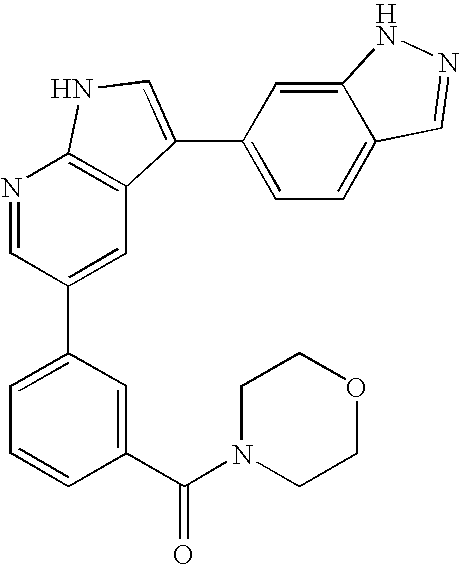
N1=CC(C2=CC=CC(C(N3CCOCC3)=O)=C2)=CC2=C1NC=C2C1=CC=C2C(=C1)NN=C2
